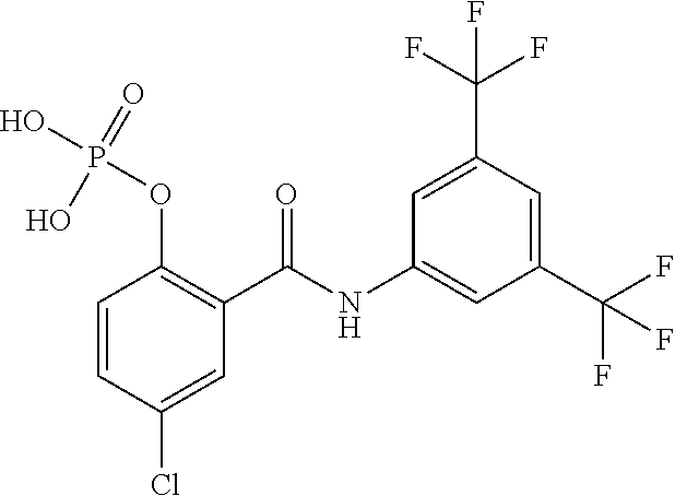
C1=CC(Cl)=CC(C(=O)NC2=CC(C(F)(F)F)=CC(C(F)(F)F)=C2)=C1OP(O)(=O)O
